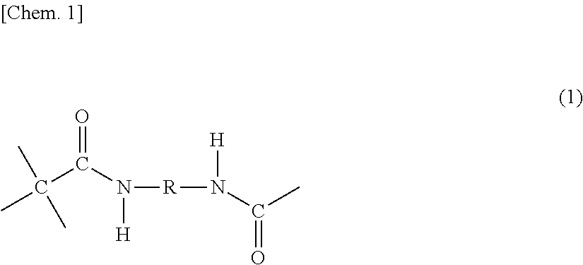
C(C(N([H])[R]N(C(C)=O)[H])=O)(C)(C)C
